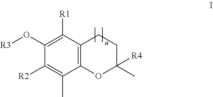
C12=C(C([R1])=C(O[R3])C([R2])=C1C)CCC(C)([R4])O2
